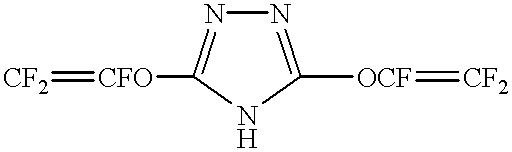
[CF2]=[CFO]C1=NN=C([OCF]=[CF2])N1
